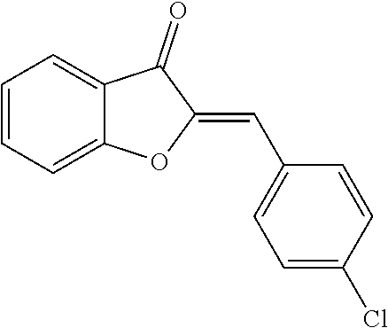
C1=CC=C2C(=C1)C(=O)C(=CC1=CC=C(Cl)C=C1)O2
